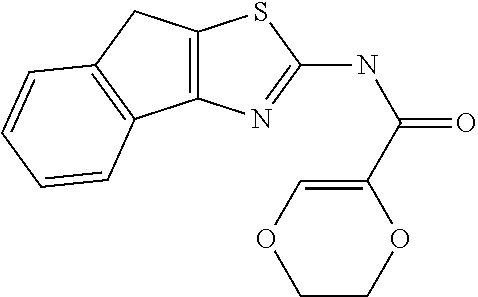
C12=C(CC3=C1C=CC=C3)SC(NC(=O)C1=COCCO1)=N2
